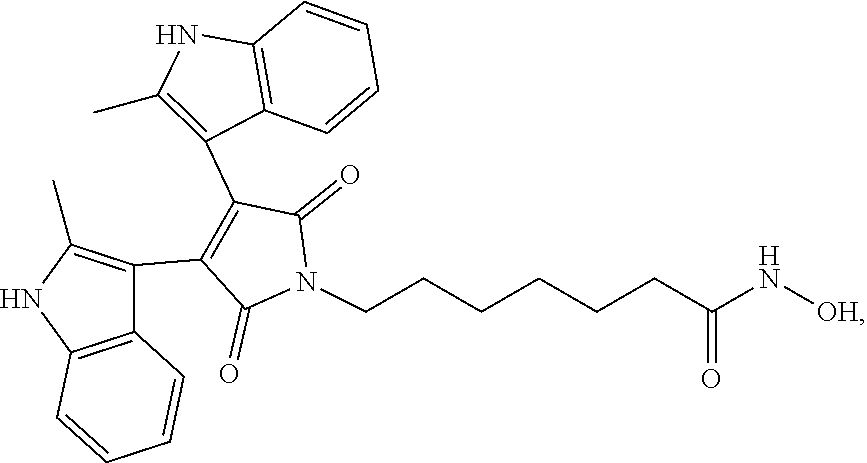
C12=C(C(C3=C(C4=C(C)NC5=C4C=CC=C5)C(=O)N(CCCCCCC(=O)N[OH])C3=O)=C(C)N1)C=CC=C2
